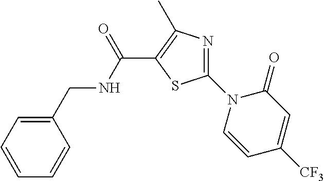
C1=CC=CC(CNC(C2=C(C)N=C(N3C=CC([CF3])=CC3=O)S2)=O)=C1
